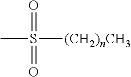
CS([(CH2)nCH3])(=O)=O
